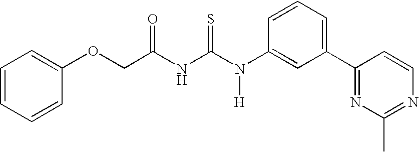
C(NC(N(C1=CC(C2=NC(C)=NC=C2)=CC=C1)[H])=S)(=O)COC1=CC=CC=C1
